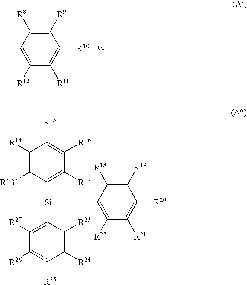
C1([R11])=C([R10])C([R9])=C([R8])C(C)=C1[R12].C1([R14])=C([R13])C([Si](C)(C2=C([R22])C([R21])=C([R20])C([R19])=C2[R18])C2=C([R27])C([R26])=C([R25])C([R24])=C2[R23])=C([R17])C([R16])=C1[R15]
